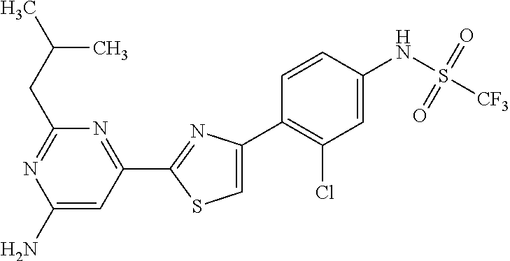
C1(N)=CC(C2=NC(C3=C(Cl)C=C(NS([CF3])(=O)=O)C=C3)=CS2)=NC(CC(C)C)=N1
